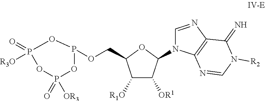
C1([R1O])C([OR1])C(N2C=NC3=C2N=CN([R2])C3=N)OC1COP1OP([R3O])(=O)OP(=O)([OR3])O1
